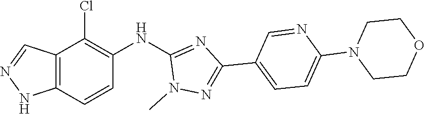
C12=C(NN=C1)C=CC(NC1=NC(C3=CC=C(N4CCOCC4)N=C3)=NN1C)=C2Cl
